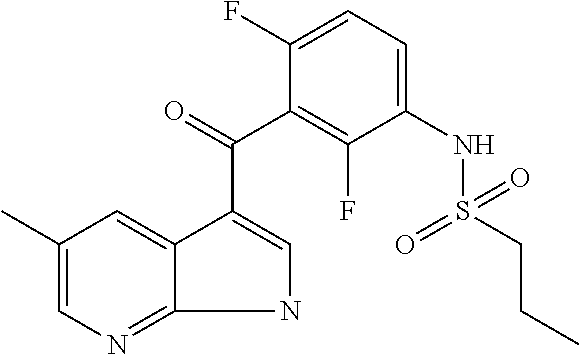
C1(C)=CN=C2NC=C(C(=O)C3=C(F)C(NS(CCC)(=O)=O)=CC=C3F)C2=C1
